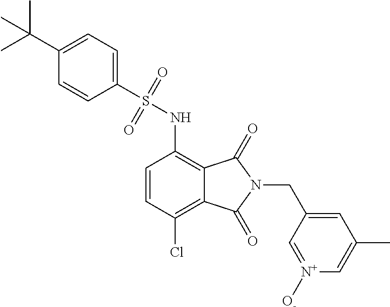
C1(S(NC2=C3C(=C(Cl)C=C2)C(=O)N(CC2=CC(C)=C[N+]([O-])=C2)C3=O)(=O)=O)=CC=C(C(C)(C)C)C=C1
